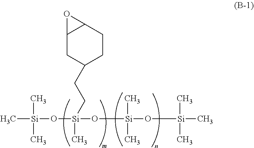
C[Si](C)(C)O[Si](O[Si](C)(C)O[Si](C)(C)C)(C)CCC1CCC2C(C1)O2
